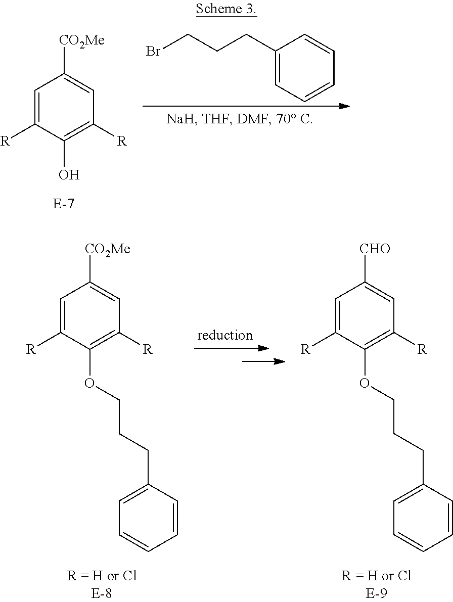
BrCCCC1=CC=CC=C1.C1=C([R])C(O)=C([R])C=C1[CO2Me].C1=C([R])C(OCCCC2=CC=CC=C2)=C([R])C=C1[CO2Me].C1=C([R])C(OCCCC2=CC=CC=C2)=C([R])C=C1[CHO]
